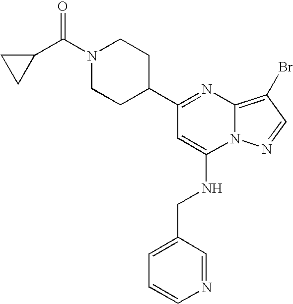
N1(C(C2CC2)=O)CCC(C2=NC3=C(Br)C=NN3C(NCC3=CC=CN=C3)=C2)CC1
